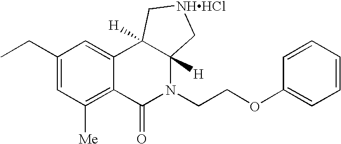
C1(CC)=CC([Me])=C2C(=C1)C1([H])C([H])(N(CCOC3=CC=CC=C3)C2=O)C[NHHCl]C1
